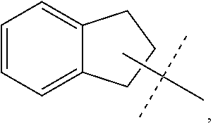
C1=CC=C2C(=C1)CCC2.CC(C)(C)C
